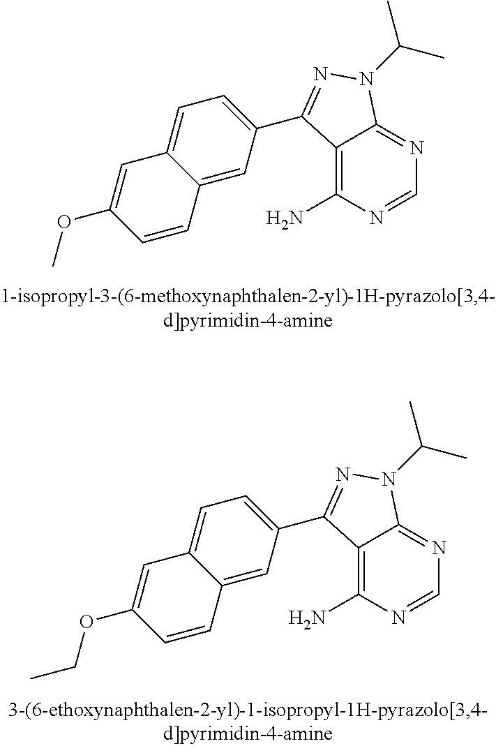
C12=C(N)N=CN=C1N(C(C)C)N=C2C1=CC=C2C(=C1)C=CC(OC)=C2.C12=C(N)N=CN=C1N(C(C)C)N=C2C1=CC=C2C(=C1)C=CC(OCC)=C2
